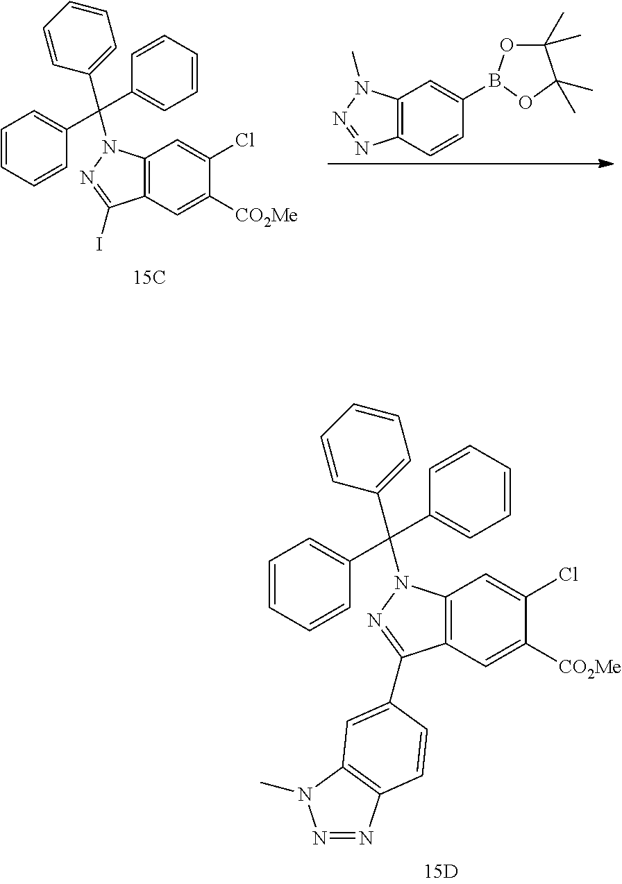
C12=C(C=C([CO2Me])C(Cl)=C1)C(C1=CC3=C(N=NN3C)C=C1)=NN2C(C1=CC=CC=C1)(C1=CC=CC=C1)C1=CC=CC=C1.C12=C(C=C([CO2Me])C(Cl)=C1)C(I)=NN2C(C1=CC=CC=C1)(C1=CC=CC=C1)C1=CC=CC=C1.C12=C(C=CC(B3OC(C)(C)C(C)(C)O3)=C1)N=NN2C
